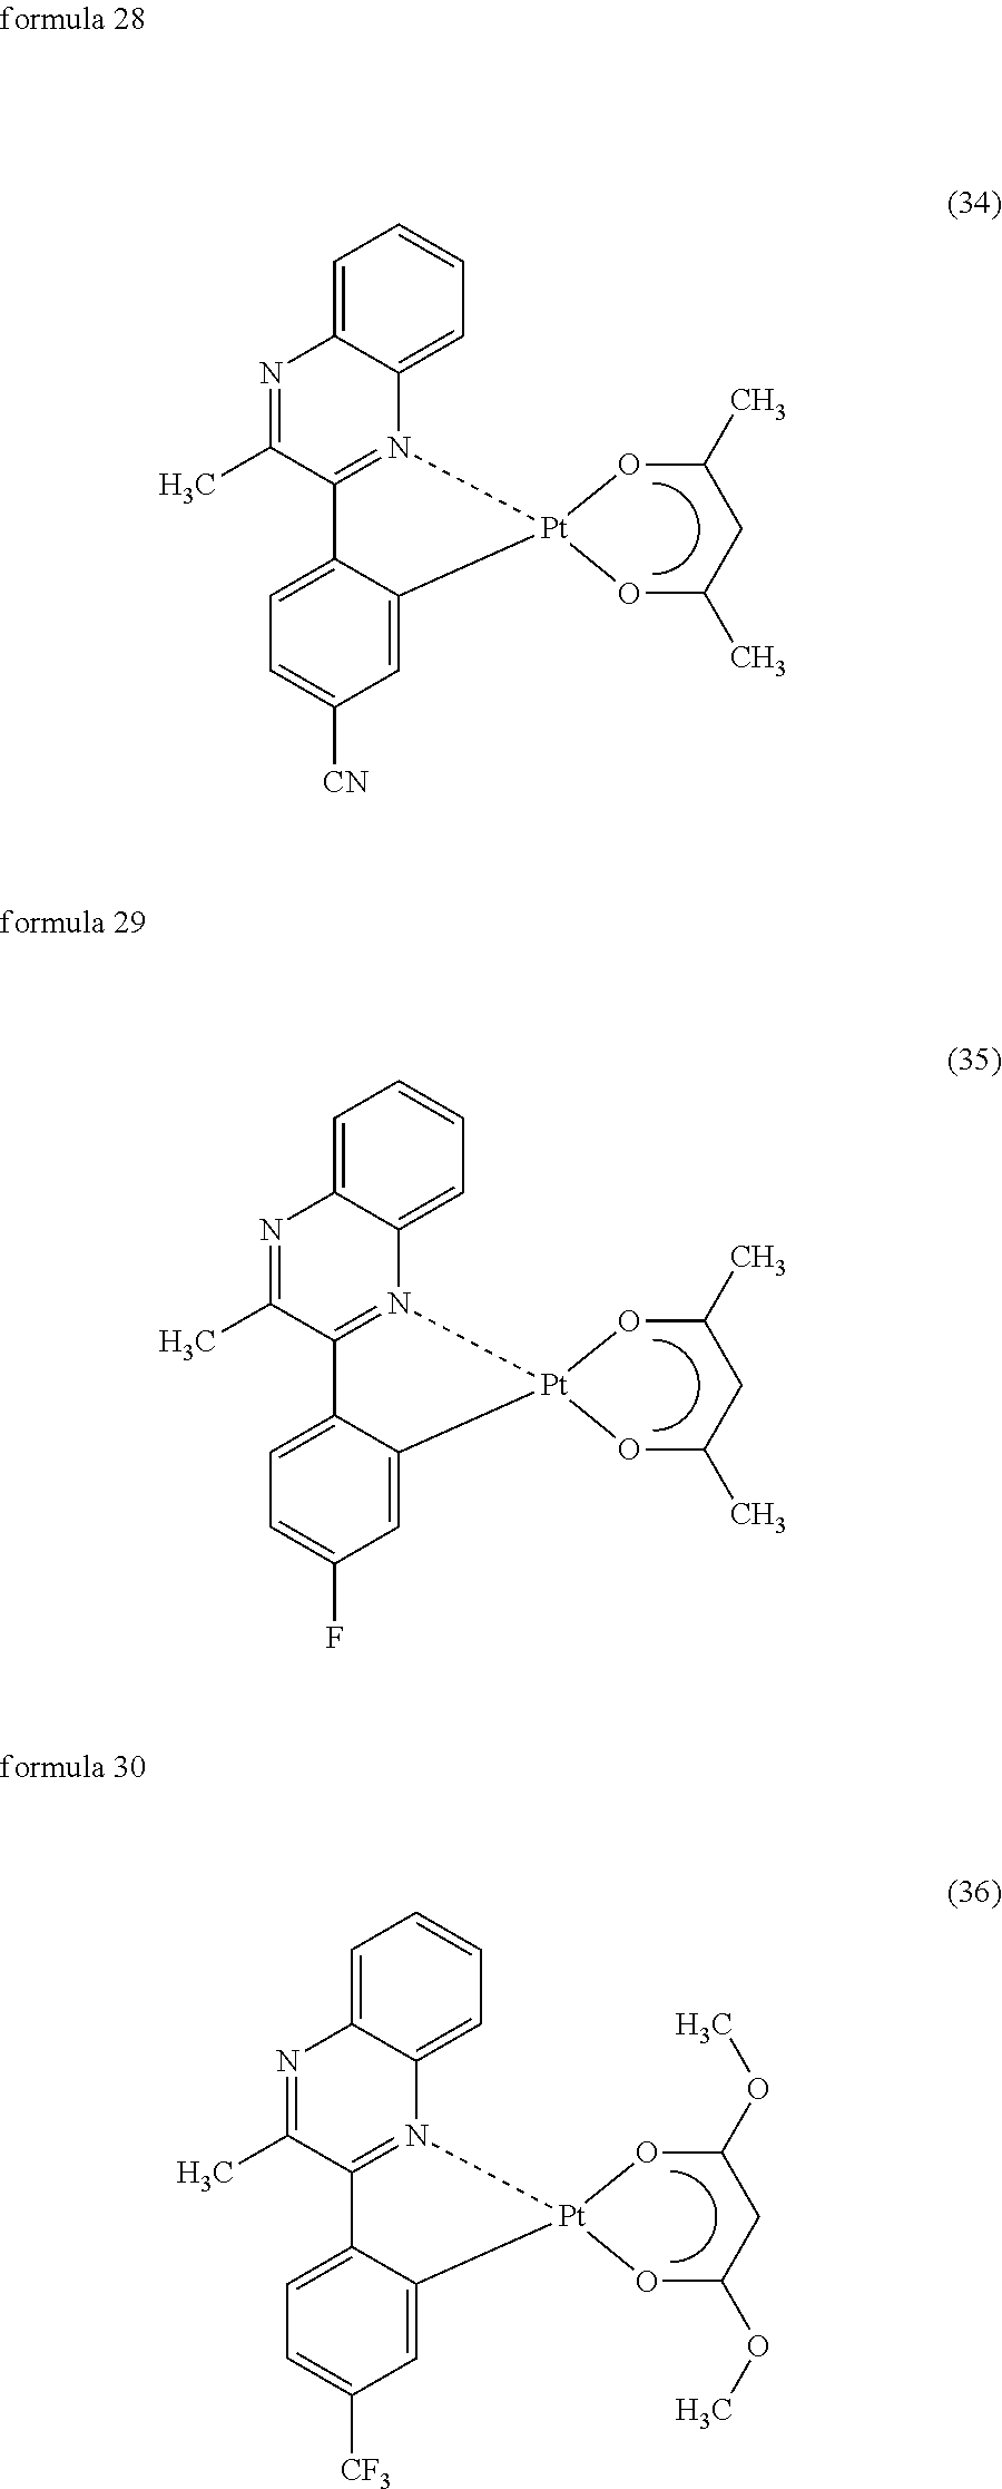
C1=C2C(=CC=C1)N1=C(C(C)=N2)C2=CC=C([CN])C=C2[Pt]12OC(C)CC(C)O2.C1=C2C(=CC=C1)N1=C(C(C)=N2)C2=CC=C(F)C=C2[Pt]12OC(C)CC(C)O2.C1=C2C(=CC=C1)N1=C(C(C)=N2)C2=CC=C([CF3])C=C2[Pt]12OC(OC)CC(OC)O2
